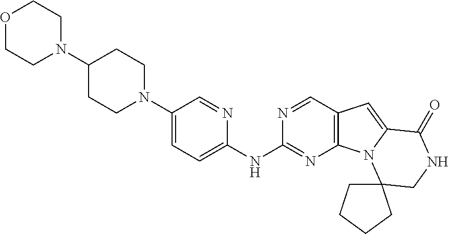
O1CCN(C2CCN(C3=CC=C(NC4=NC5=C(C=N4)C=C4N5C5(CNC4=O)CCCC5)N=C3)CC2)CC1
